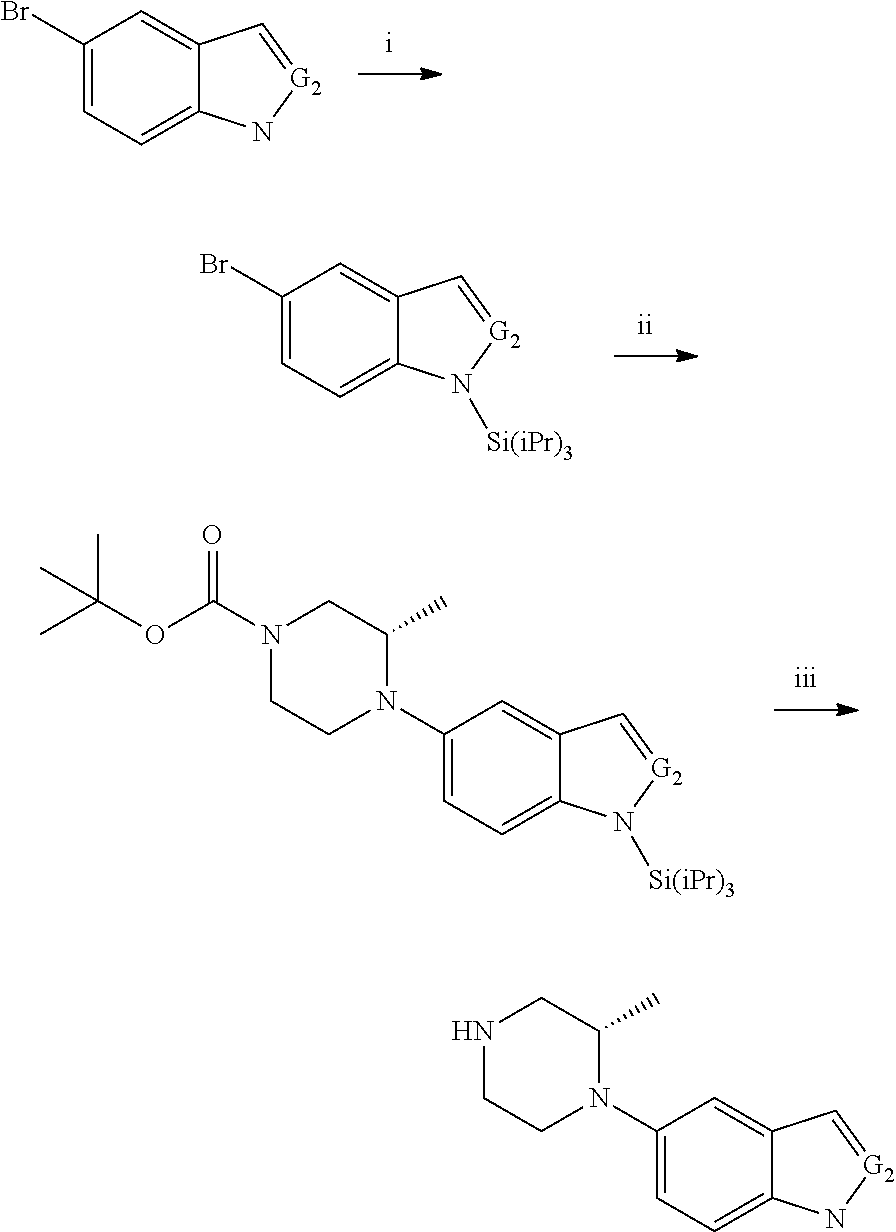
C1(Br)=CC=C2C(=C1)C=[G2]N2.C1(Br)=CC=C2C(=C1)C=[G2]N2[Si(iPr)3].C1(N2C(C)CN(C(OC(C)(C)C)=O)CC2)=CC=C2C(=C1)C=[G2]N2[Si(iPr)3].C1(N2C(C)CNCC2)=CC=C2C(=C1)C=[G2]N2
